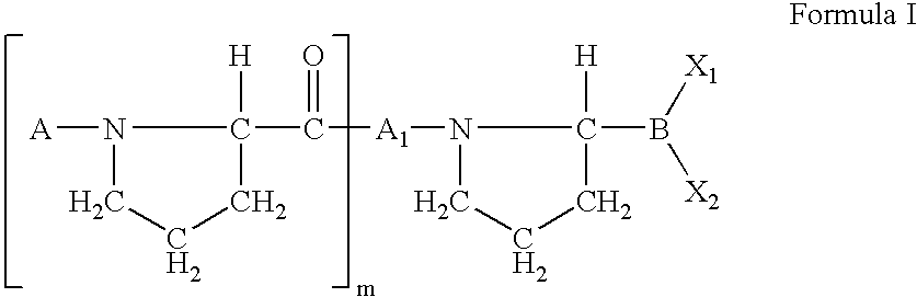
C1CCC([H])(C(=O)[A1]N2CCCC2([H])B([X1])[X2])N1[A]
